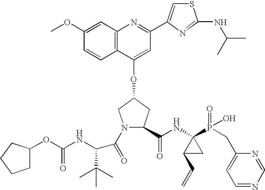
C12=C(C(OC3CN(C(=O)C(C(C)(C)C)NC(OC4CCCC4)=O)C(C(NC4(P(=O)(O)CC5=CC=NC=N5)C(C=C)C4)=O)C3)=CC(C3=CSC(NC(C)C)=N3)=N1)C=CC(OC)=C2
